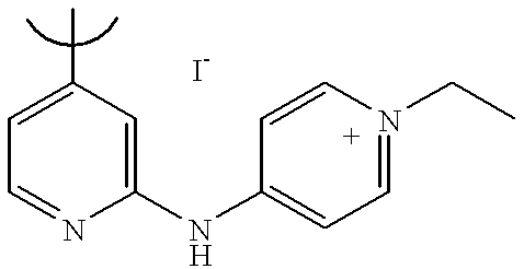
C1=C(C)C=C(NC2=CC=N(CC)C=C2)N=C1
